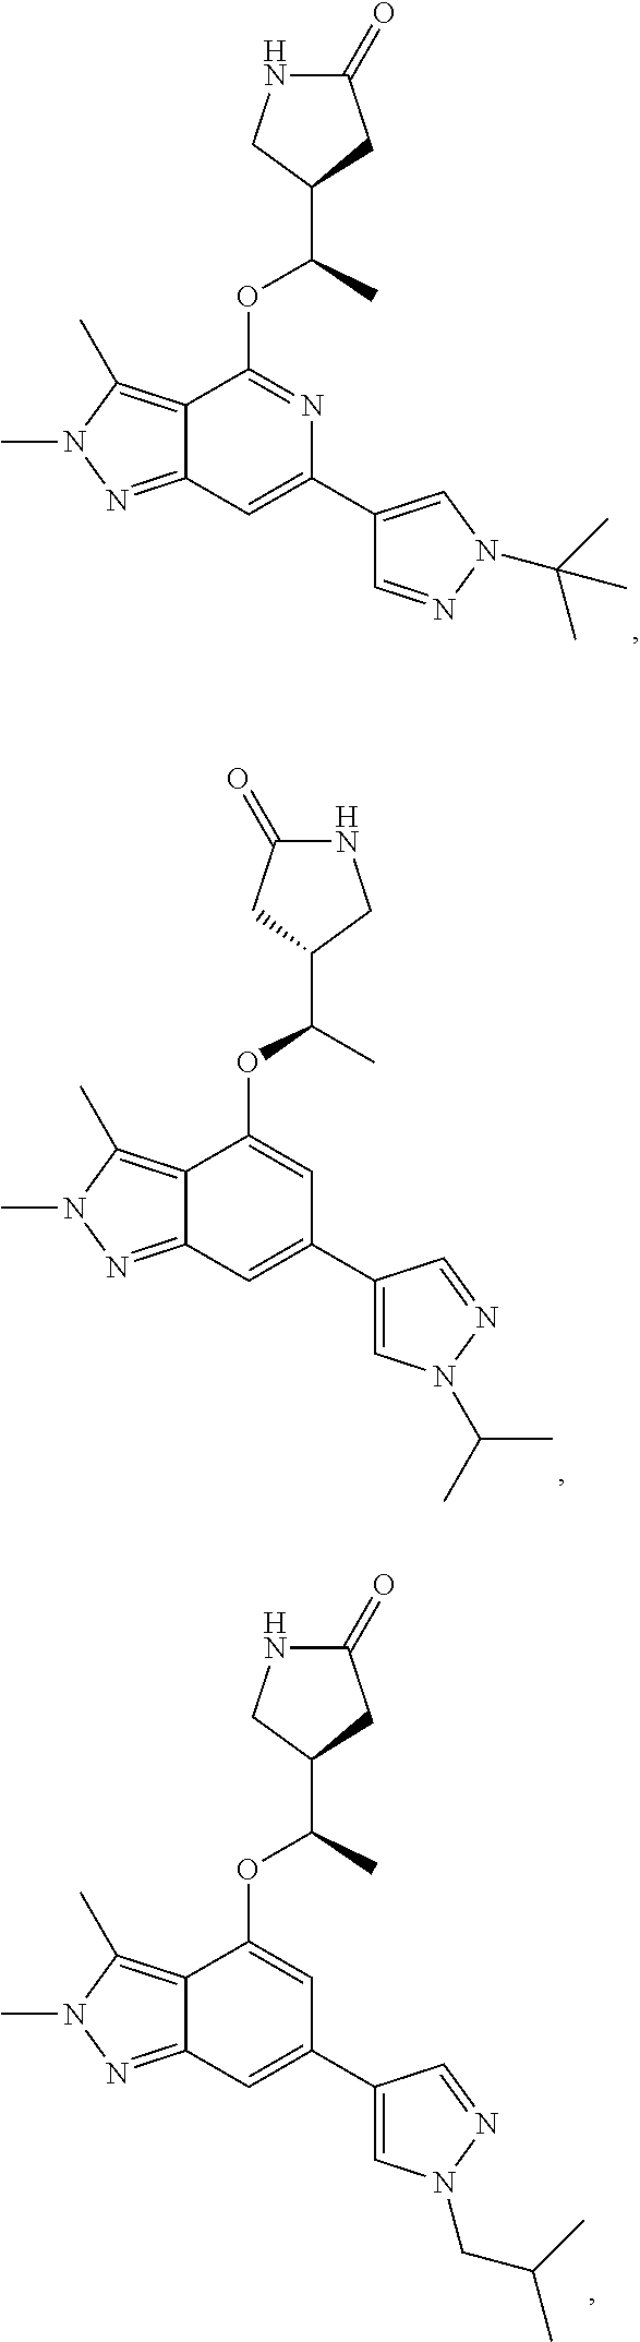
C1(=O)NCC(C(C)OC2=NC(C3=CN(C(C)(C)C)N=C3)=CC3=NN(C)C(C)=C23)C1.N1C(=O)CC(C(C)OC2=CC(C3=CN(C(C)C)N=C3)=CC3=NN(C)C(C)=C23)C1.C1(=O)NCC(C(C)OC2=CC(C3=CN(CC(C)C)N=C3)=CC3=NN(C)C(C)=C23)C1
